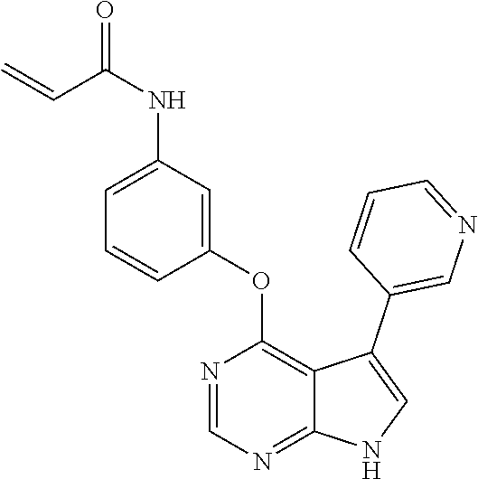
C1(OC2=C3C(=NC=N2)NC=C3C2=CN=CC=C2)=CC(NC(=O)C=C)=CC=C1
